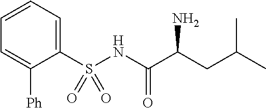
C1=CC=C(S(NC(C(CC(C)C)N)=O)(=O)=O)C([Ph])=C1
